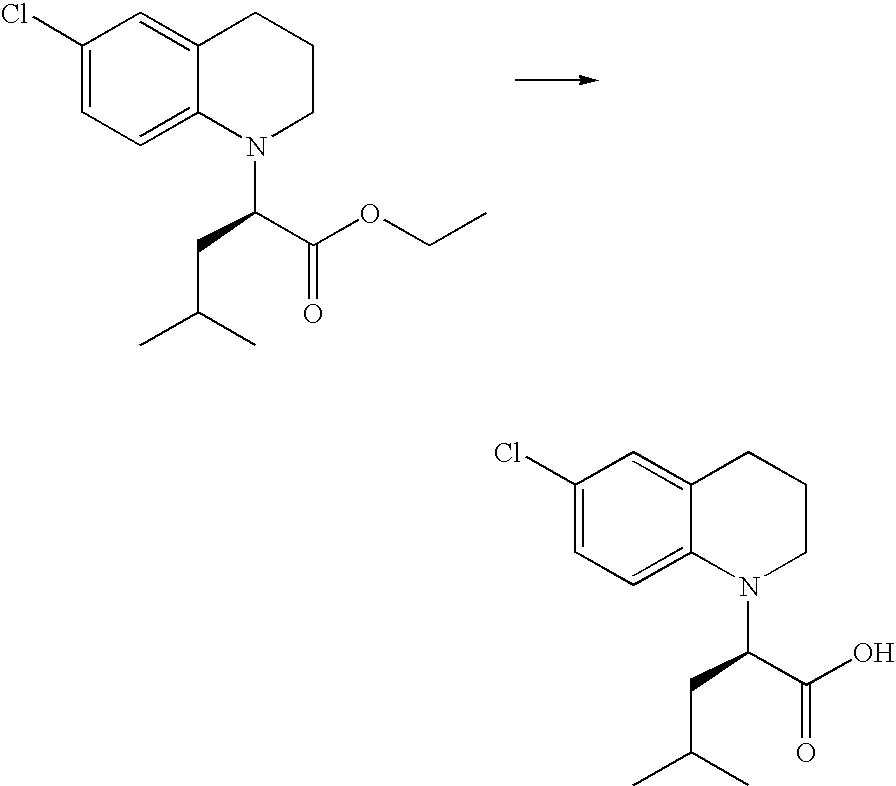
C1(Cl)=CC=C2C(=C1)CCCN2C(C(OCC)=O)CC(C)C.C1(Cl)=CC=C2C(=C1)CCCN2C(C(O)=O)CC(C)C
